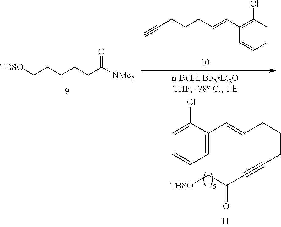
C1=C(C=CCCCC#CC(C[TBSO])=O)C(Cl)=CC=C1.[NMe2]C(CCCCC[TBSO])=O.C1=CC(Cl)=C(C=CCCCC#C)C=C1
